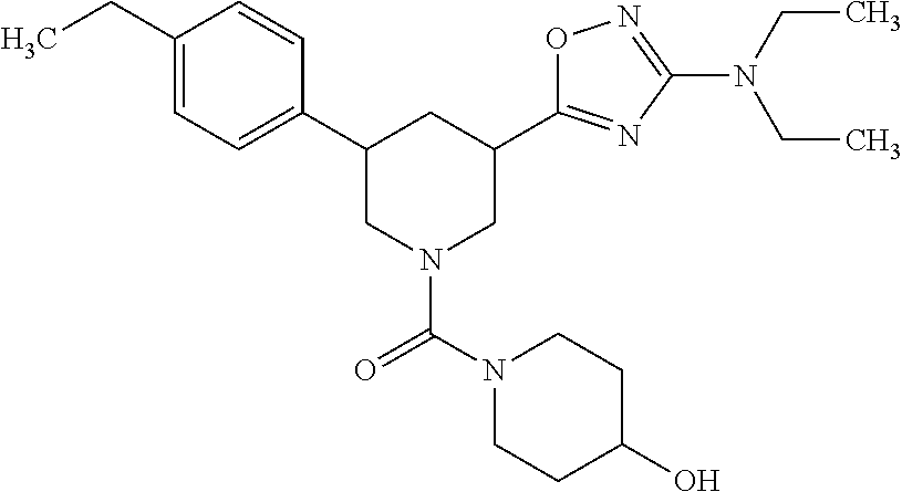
C1=CC(C2CN(C(N3CCC(O)CC3)=O)CC(C3=NC(N(CC)CC)=NO3)C2)=CC=C1CC
